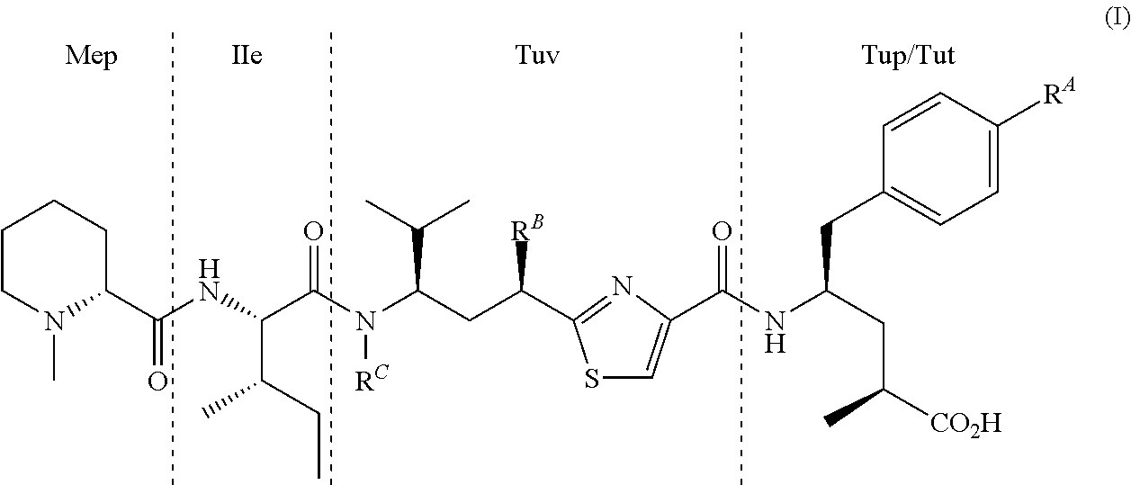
C1CN(C)C(C(NC(C(N(C(CC([RB])C2=NC(C(=O)NC(CC([CO2H])C)CC3=CC=C([RA])C=C3)=CS2)C(C)C)[RC])=O)C(CC)C)=O)CC1
